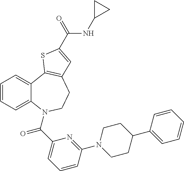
C1=CC=C2C(=C1)C1=C(CCN2C(C2=CC=CC(N3CCC(C4=CC=CC=C4)CC3)=N2)=O)C=C(C(=O)NC2CC2)S1
